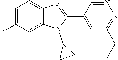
C1=C(F)C=C2C(=C1)N=C(C1=CC(CC)=NN=C1)N2C1CC1
